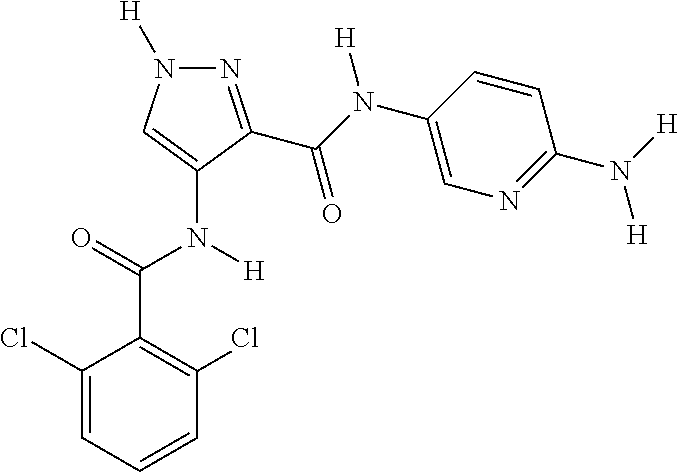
C1(Cl)=CC=CC(Cl)=C1C(=O)N([H])C1=CN([H])N=C1C(N(C1=CN=C(N([H])[H])C=C1)[H])=O
